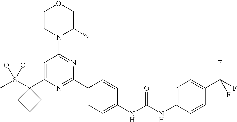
CS(C1(C2=CC(N3C(C)COCC3)=NC(C3=CC=C(NC(NC4=CC=C(C(F)(F)F)C=C4)=O)C=C3)=N2)CCC1)(O)O
